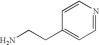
NCCC1=CC=NC=C1
